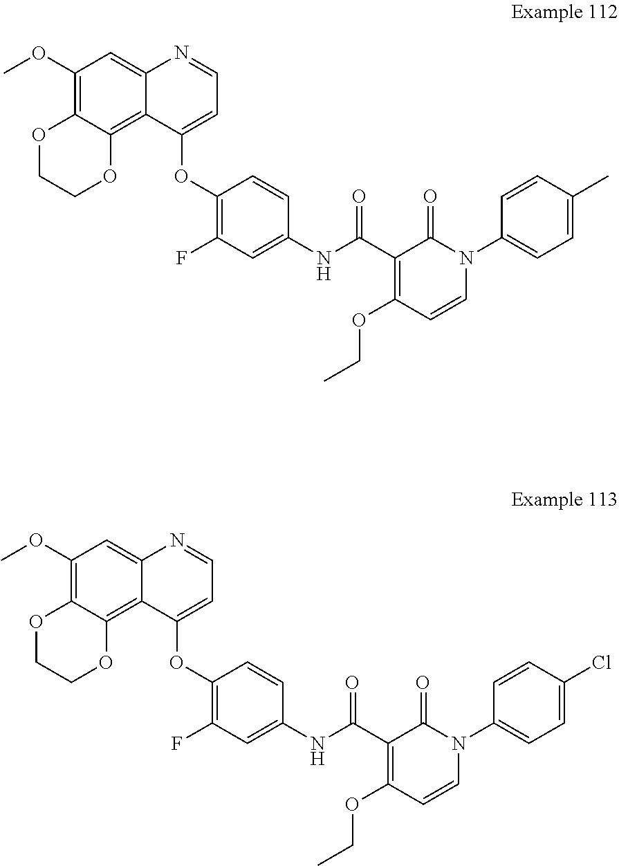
C1(OC)=C2C(=C3C(=C1)N=CC=C3OC1=C(F)C=C(NC(C3=C(OCC)C=CN(C4=CC=C(C)C=C4)C3=O)=O)C=C1)OCCO2.C1(OC)=C2C(=C3C(=C1)N=CC=C3OC1=C(F)C=C(NC(C3=C(OCC)C=CN(C4=CC=C(Cl)C=C4)C3=O)=O)C=C1)OCCO2
